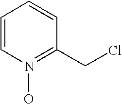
C1=CN(O)=C(CCl)C=C1
